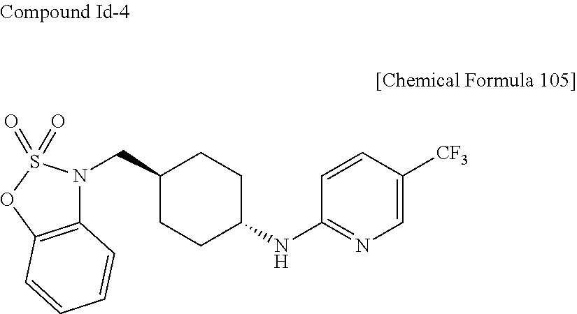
C12=C(OS(=O)(=O)N1CC1CCC(NC3=NC=C([CF3])C=C3)CC1)C=CC=C2
